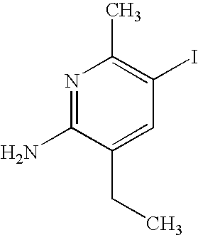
N1=C(N)C(CC)=CC(I)=C1C
